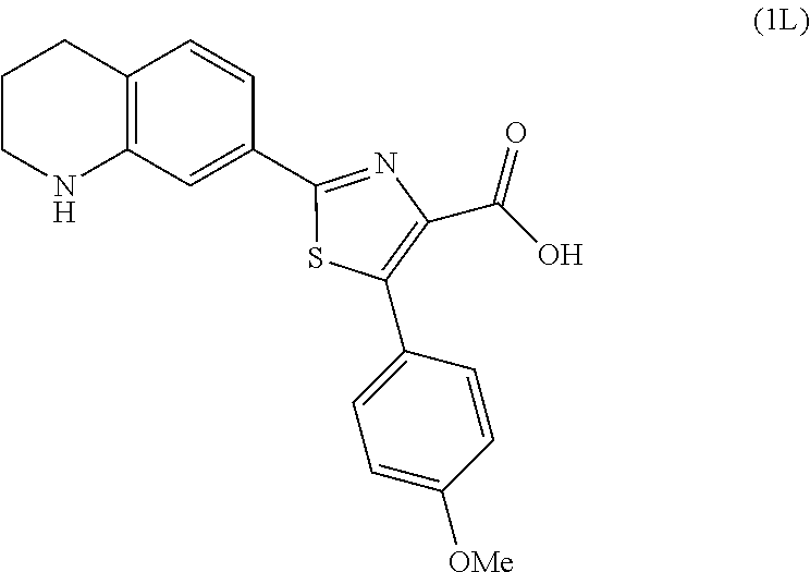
C1CNC2=C(C1)C=CC(C1=NC(C(O)=O)=C(C3=CC=C([OMe])C=C3)S1)=C2
